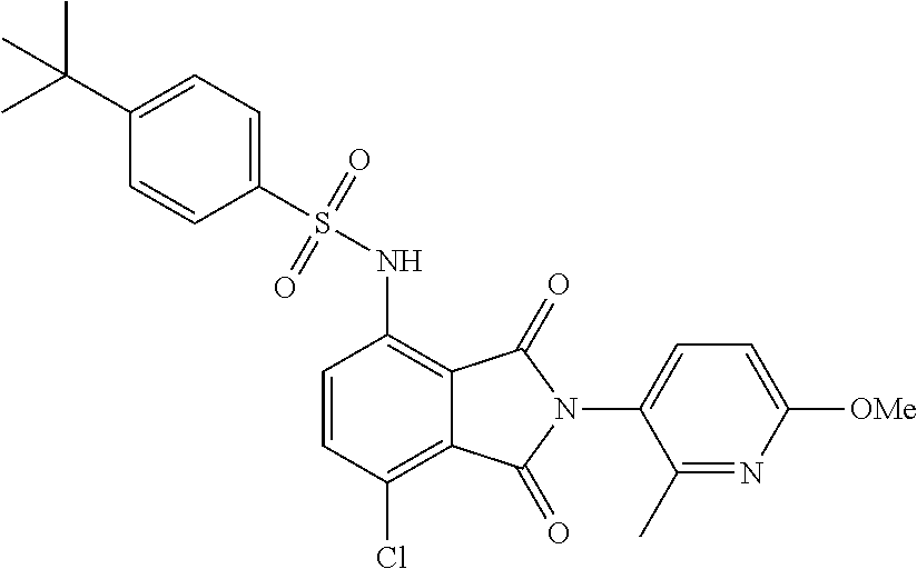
C1=CC(Cl)=C2C(=C1NS(=O)(=O)C1=CC=C(C(C)(C)C)C=C1)C(=O)N(C1=CC=C([OMe])N=C1C)C2=O
